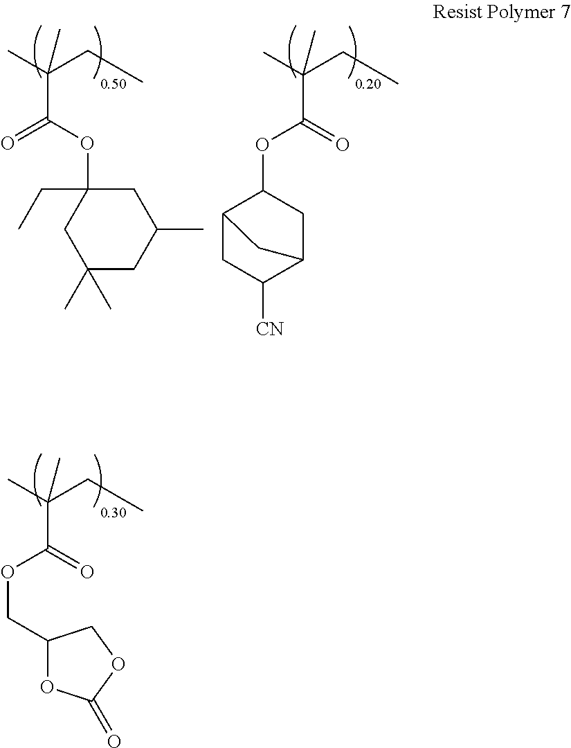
CC(CC)(C)C(=O)OCC1OC(=O)OC1.CC(CC)(C)C(OC1(CC)CC(C)(C)CC(C)C1)=O.CC(CC)(C)C(=O)OC1C2CC([CN])C(C1)C2
